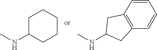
CNC1CCCCC1.CNC1CC2=C(C=CC=C2)C1
